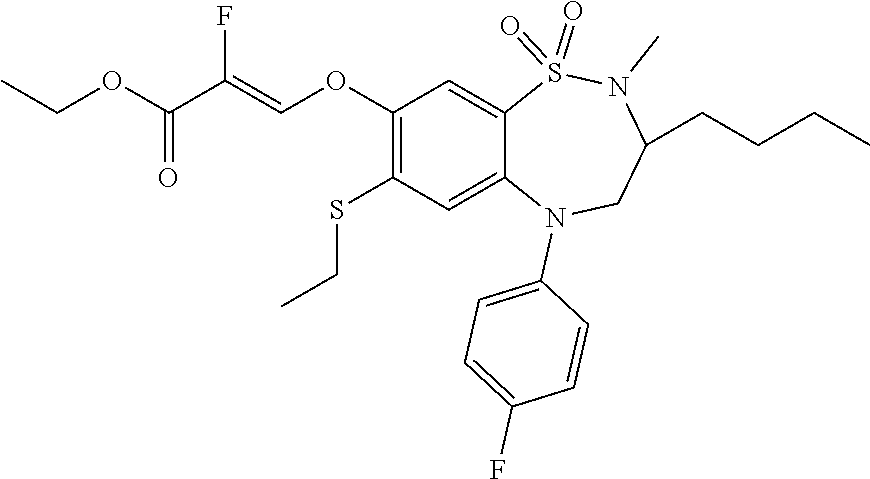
C1=C(N2CC(CCCC)N(C)S(=O)(=O)C3=CC(OC=C(F)C(=O)OCC)=C(SCC)C=C23)C=CC(F)=C1
